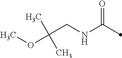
C(CNC(=O)C)(OC)(C)C
